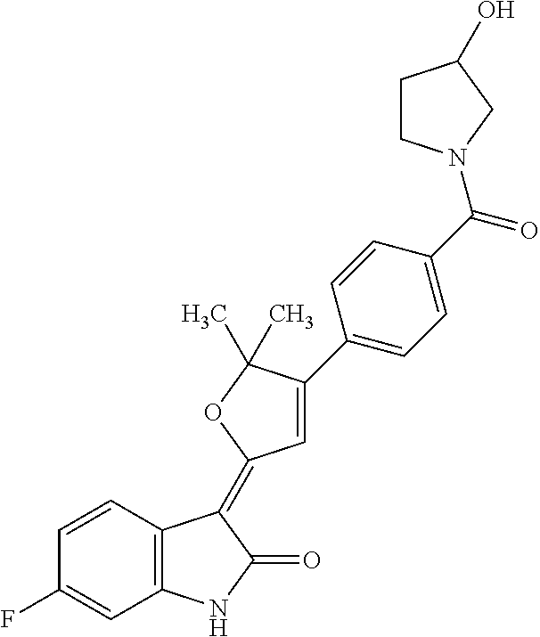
C1=CC(F)=CC2=C1C(=C1C=C(C3=CC=C(C(=O)N4CCC(O)C4)C=C3)C(C)(C)O1)C(=O)N2
